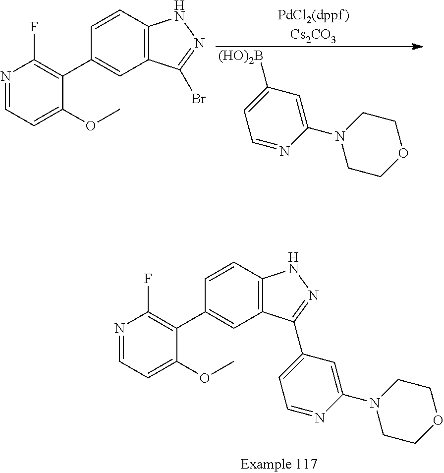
C12=C(C=CC(C3=C(F)N=CC=C3OC)=C1)NN=C2C1=CC=NC(N2CCOCC2)=C1.[PdCl2(dppf)Cs2CO3].C1(N2CCOCC2)=CC([(HO)2B])=CC=N1.C12=C(C=CC(C3=C(F)N=CC=C3OC)=C1)NN=C2Br
